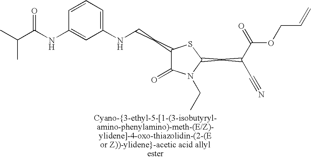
C1(CCNC2=CC=CC(NC(C(C)C)=O)=C2)C(=O)N(CC)C(CC(C(=O)OCC=C)C#N)S1
